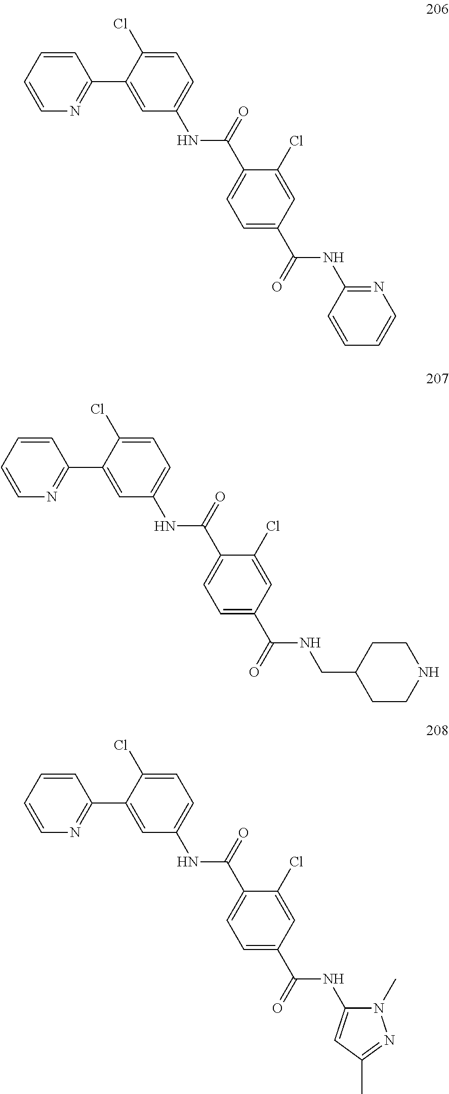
C1=CC=CN=C1C1=CC(NC(C2=CC=C(C(NC3=NC=CC=C3)=O)C=C2Cl)=O)=CC=C1Cl.C1=CC=CN=C1C1=CC(NC(C2=CC=C(C(NCC3CCNCC3)=O)C=C2Cl)=O)=CC=C1Cl.C1=CC=CN=C1C1=CC(NC(C2=CC=C(C(NC3=CC(C)=NN3C)=O)C=C2Cl)=O)=CC=C1Cl
